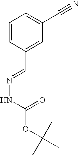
C1=CC(C=NNC(=O)OC(C)(C)C)=CC(C#N)=C1
